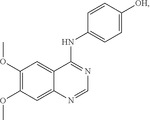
C1(OC)=C(OC)C=C2C(=C1)C(NC1=CC=C([OH])C=C1)=NC=N2
